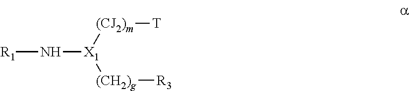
[R1]N[X1]([(CJ2)m][T])[(CH2)g][R3]
